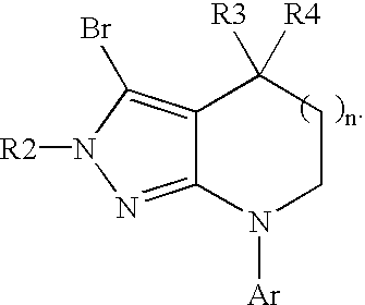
C12=C(Br)N([R2])N=C1N([Ar])CCC2([R3])[R4]
